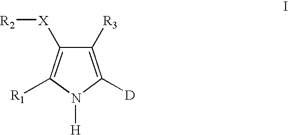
C1([R3])=C([D])N([H])C([R1])=C1[X][R2]
